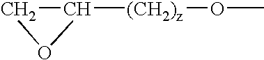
C1C([(CH2)z]OC)O1
